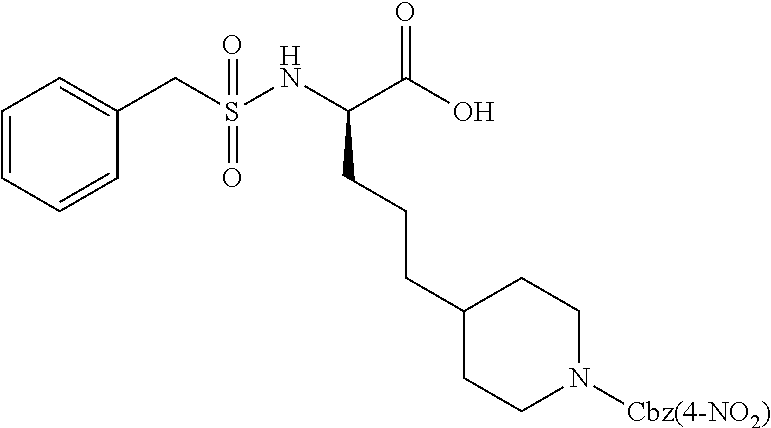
C1=CC=CC(CS(NC(C(=O)O)CCCC2CCN([Cbz(4-NO2)])CC2)(=O)=O)=C1
